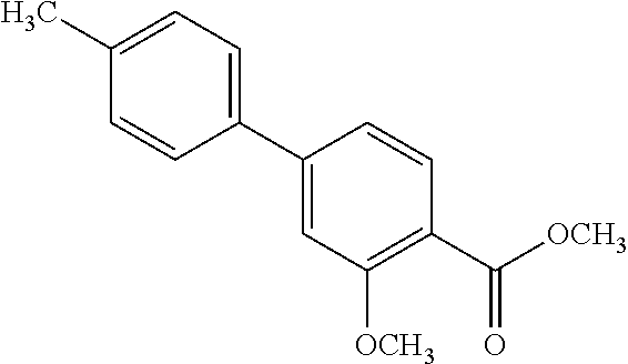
C1=C(C2=CC=C(C)C=C2)C=CC(C([OCH3])=O)=C1[OCH3]
